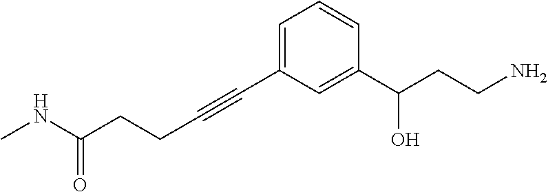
C(#CC1=CC=CC(C(CCN)O)=C1)CCC(NC)=O
